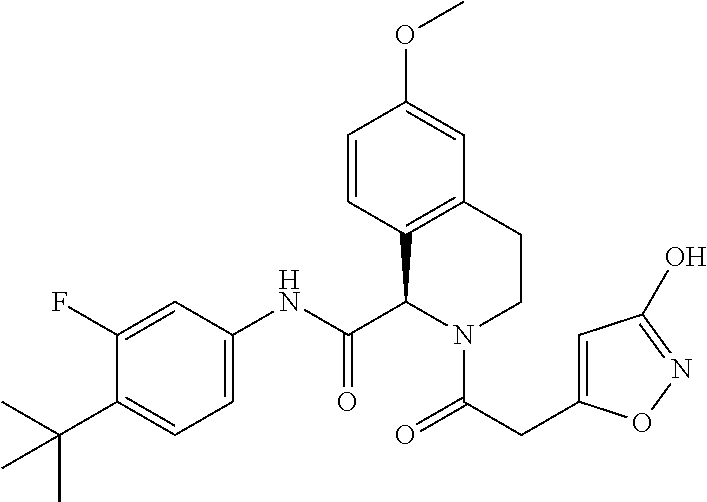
C1(F)=CC(NC(C2N(C(=O)CC3=CC(O)=NO3)CCC3=C2C=CC(OC)=C3)=O)=CC=C1C(C)(C)C
